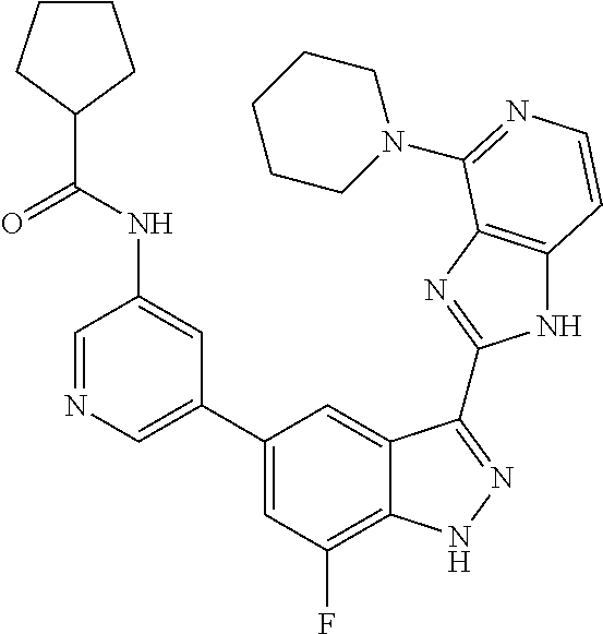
C1=C(C2=CC(F)=C3C(=C2)C(C2=NC4=C(N2)C=CN=C4N2CCCCC2)=NN3)C=C(NC(C2CCCC2)=O)C=N1
